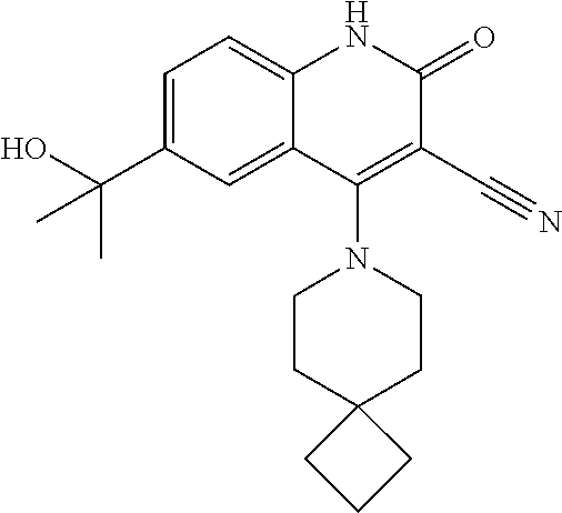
C1=C(C(C)(O)C)C=C2C(=C1)NC(=O)C(C#N)=C2N1CCC2(CC1)CCC2
